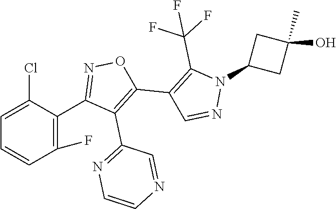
C1=C(Cl)C(C2=NOC(C3=C(C(F)(F)F)N(C4CC(C)(O)C4)N=C3)=C2C2=NC=CN=C2)=C(F)C=C1
